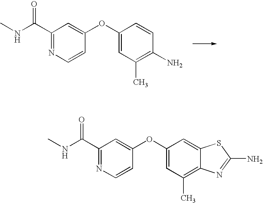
C1(C(NC)=O)=NC=CC(OC2=CC(C)=C(N)C=C2)=C1.C1(C(NC)=O)=NC=CC(OC2=CC(C)=C3C(=C2)SC(N)=N3)=C1
